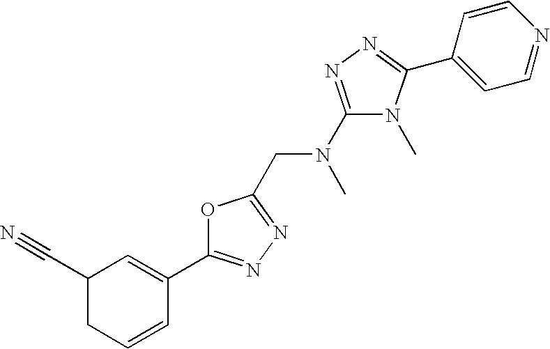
C1(C#N)CC=CC(C2=NN=C(CN(C3=NN=C(C4=CC=NC=C4)N3C)C)O2)=C1
